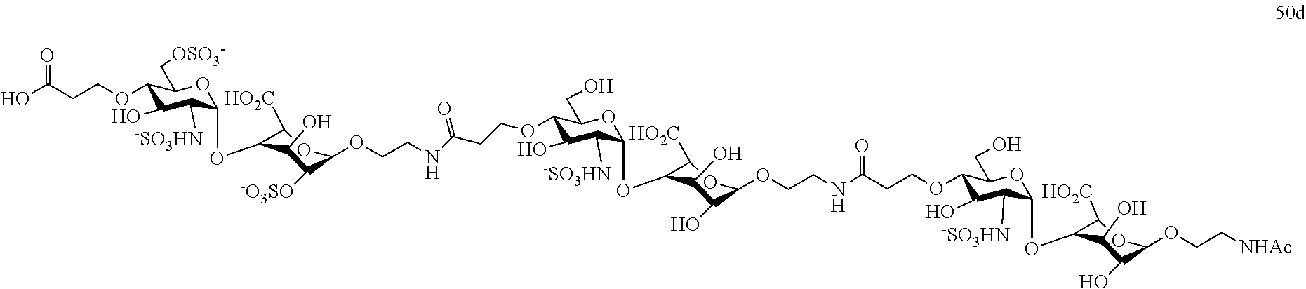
C1(OCCC(O)=O)C(O)C([-SO3HN])C(OC2C([HO2C])OC(OCCNC(CCOC3C(O)C([-SO3HN])C(OC4C([HO2C])OC(OCCNC(=O)CCOC5C(O)C([-SO3HN])C(OC6C([HO2C])OC(OCC[NHAc])C(O)C6O)OC5CO)C(O)C4O)OC3CO)=O)C([-O3SO])C2O)OC1C[OSO3-]
